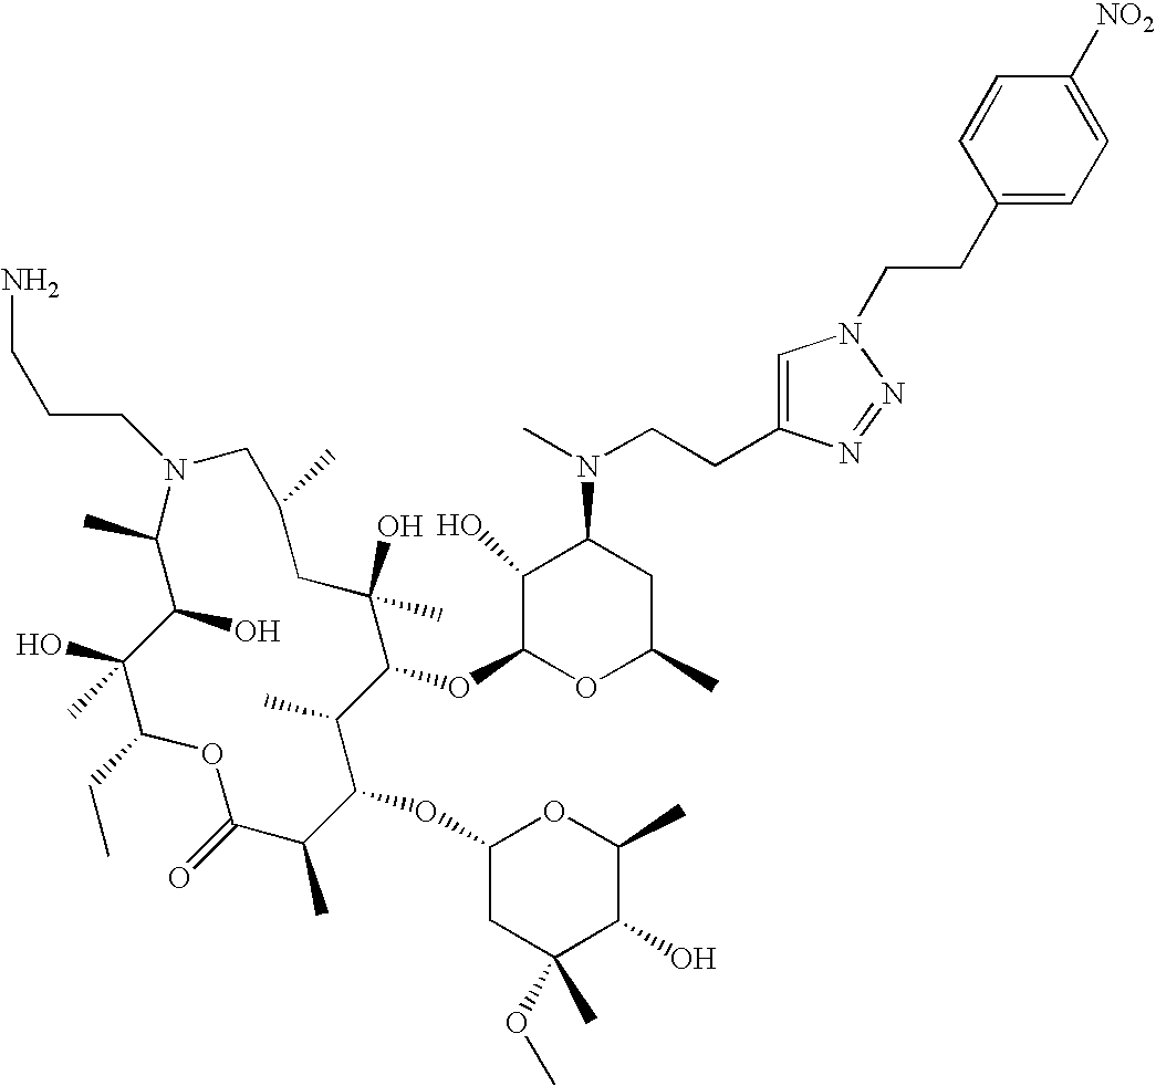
OC1C(C)N(CCCN)CC(C)CC(O)(C)C(OC2OC(C)CC(N(C)CCC3=CN(CCC4=CC=C([NO2])C=C4)N=N3)C2O)C(C)C(OC2CC(C)(OC)C(O)C(C)O2)C(C)C(=O)OC(CC)C1(O)C
